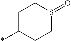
C1C(*)CCS(=O)C1
